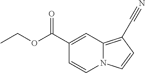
N12C(=C(C#N)C=C1)C=C(C(OCC)=O)C=C2
